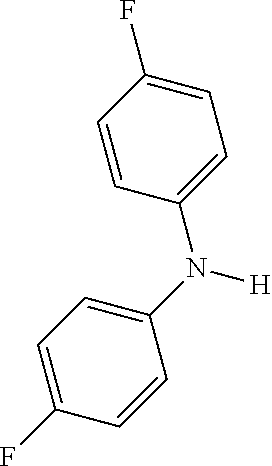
C1=C(F)C=CC(N(C2=CC=C(F)C=C2)[H])=C1
